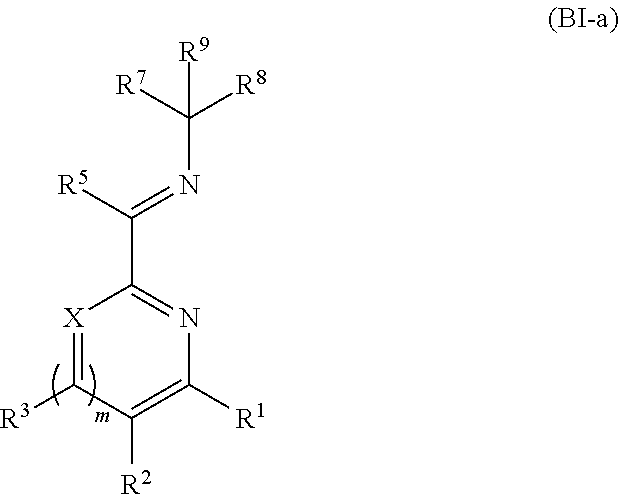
C(=NC([R7])([R8])[R9])([R5])C1=NC([R1])=C([R2])C([R3])=[X]1
